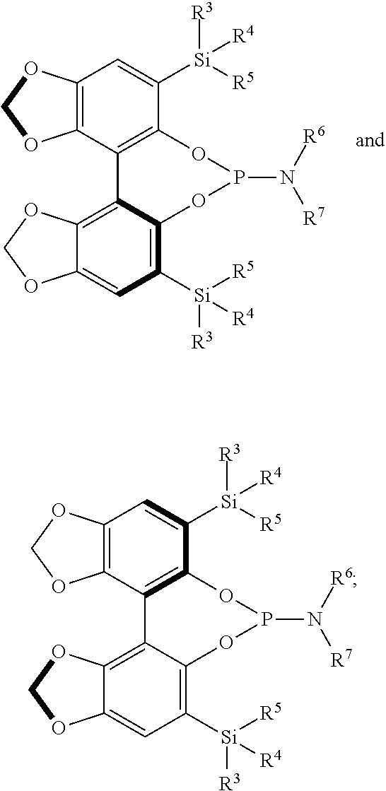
C12=C(C3=C(C([Si]([R4])([R3])[R5])=C1)OP(N([R7])[R6])OC1=C([Si]([R3])([R4])[R5])C=C4C(=C31)OCO4)OCO2.C12=C(C3=C(C([Si]([R4])([R3])[R5])=C1)OP(N([R7])[R6])OC1=C([Si]([R3])([R4])[R5])C=C4C(=C31)OCO4)OCO2
